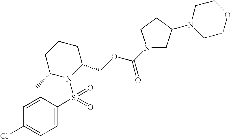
C1=C(S(=O)(=O)N2C(COC(N3CC(N4CCOCC4)CC3)=O)CCCC2C)C=CC(Cl)=C1
